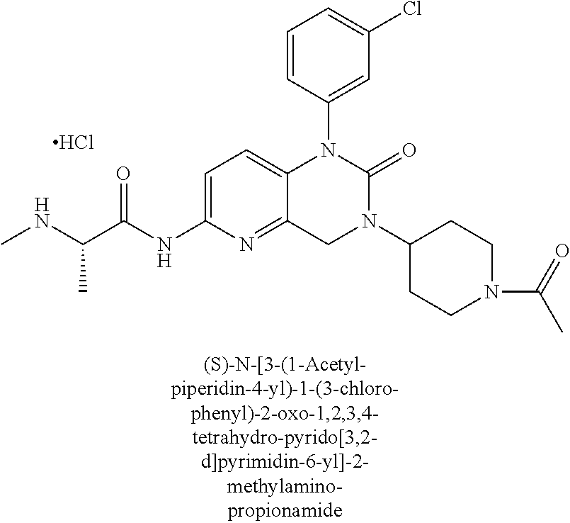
C1=CC(N2C3=CC=C(NC(C(NC)C)=O)N=C3CN(C3CCN(C(=O)C)CC3)C2=O)=CC(Cl)=C1.Cl
